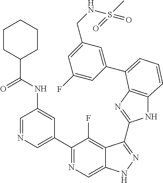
C1=NC=C(C2=NC=C3C(=C2F)C(C2=NC4=C(N2)C=CC=C4C2=CC(CNS(C)(=O)=O)=CC(F)=C2)=NN3)C=C1NC(C1CCCCC1)=O
